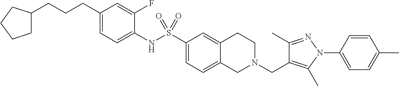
C1(CCCC2CCCC2)=CC=C(NS(C2=CC=C3C(=C2)CCN(CC2=C(C)N(C4=CC=C(C)C=C4)N=C2C)C3)(=O)=O)C(F)=C1
